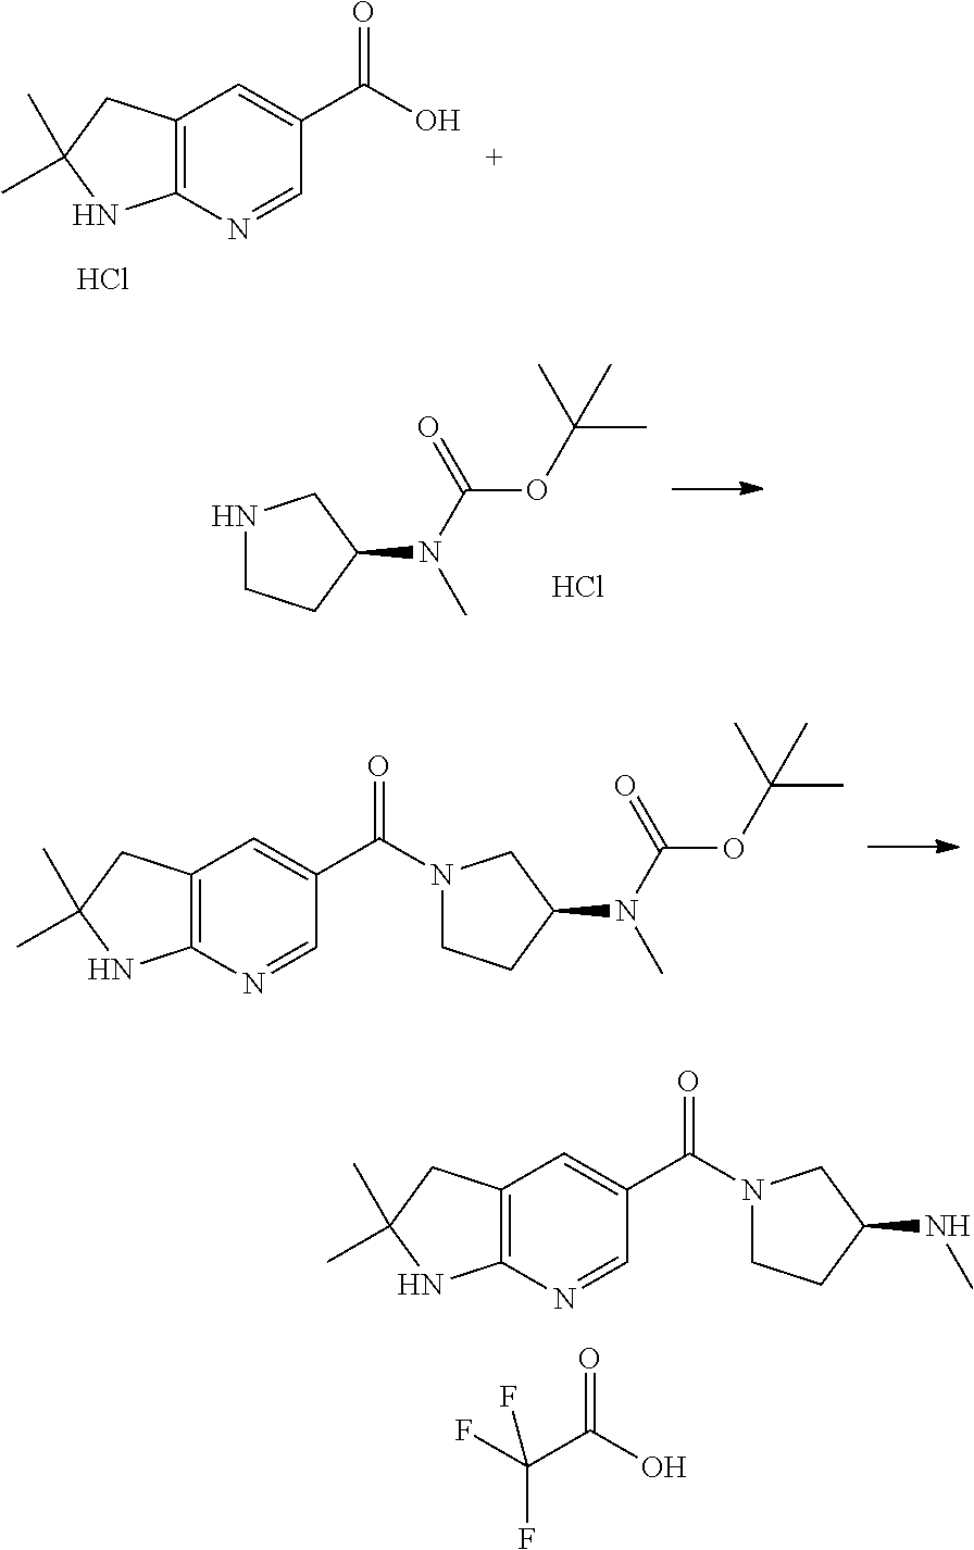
N1CCC(N(C(=O)OC(C)(C)C)C)C1.Cl.C12=C(N=CC(C(N3CCC(N(C(=O)OC(C)(C)C)C)C3)=O)=C1)NC(C)(C)C2.C12=C(N=CC(C(N3CCC(NC)C3)=O)=C1)NC(C)(C)C2.O=C(C(F)(F)F)O.C12=C(N=CC(C(O)=O)=C1)NC(C)(C)C2.Cl
